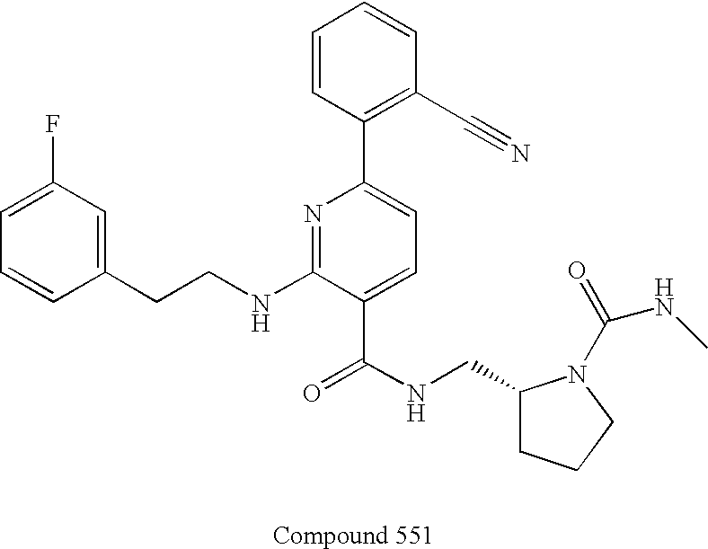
C1=CC(CCNC2=NC(C3=C(C#N)C=CC=C3)=CC=C2C(NCC2CCCN2C(=O)NC)=O)=CC(F)=C1
